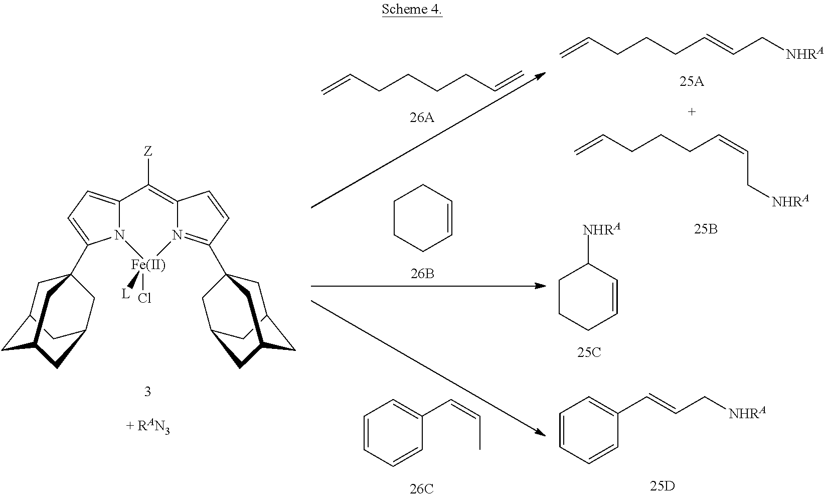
[Z]C1=C2N(=C(C34CC5CC(CC(C3)C5)C4)C=C2)[Fe]([L])(Cl)N2C1=CC=C2C12CC3CC(CC(C1)C3)C2.C=CCCCCC=C.C1CCC=CC1.C1=CC=CC(C=CC)=C1.C=CCCCC=CC[NHRA].C=CCCCC=CC[NHRA].C1CCC=CC1[NHRA].C1=CC=CC(C=CC[NHRA])=C1
